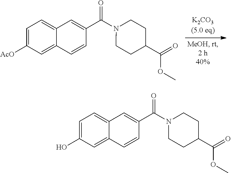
C1=C([AcO])C=C2C(=C1)C=C(C(N1CCC(C(=O)OC)CC1)=O)C=C2.C1=C(O)C=C2C(=C1)C=C(C(N1CCC(C(=O)OC)CC1)=O)C=C2
